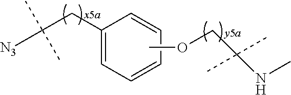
COCC(NC)(C)C.[N3]C(CC1=CC=CC=C1)(C)C
